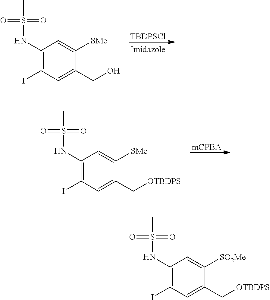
[TBDPSCl].C1(NS(C)(=O)=O)=C(I)C=C(CO)C([SMe])=C1.[mCPBA].C1(NS(C)(=O)=O)=C(I)C=C(C[OTBDPS])C([SMe])=C1.C1(NS(C)(=O)=O)=C(I)C=C(C[OTBDPS])C([SO2Me])=C1
